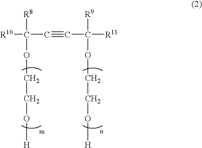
[R10]C(C#CC([R11])([R9])OCCO[H])([R8])OCCO[H]
